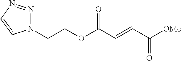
C(COC(C=CC([OMe])=O)=O)N1N=NC=C1
